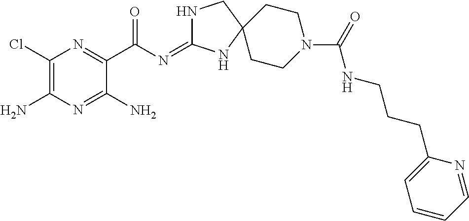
C1(Cl)=C(N)N=C(N)C(C(N=C2NCC3(N2)CCN(C(NCCCC2=CC=CC=N2)=O)CC3)=O)=N1
